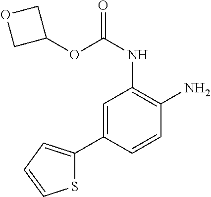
C1=C(C2=CC=CS2)C=CC(N)=C1NC(OC1COC1)=O
